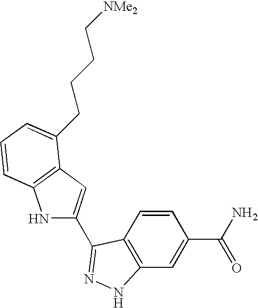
C1=CC2=C(C=C1C(N)=O)NN=C2C1=CC2=C(N1)C=CC=C2CCCC[NMe2]
